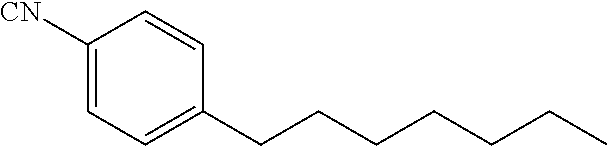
[CN]C1=CC=C(CCCCCCC)C=C1
